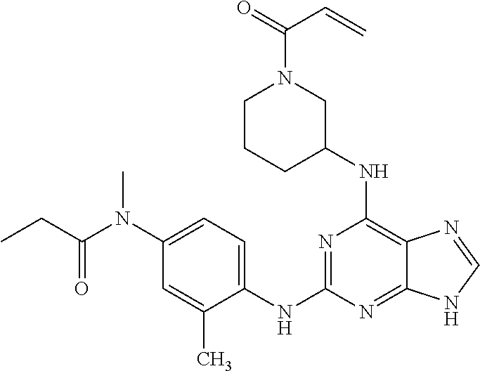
N(C1=C2C(=NC(NC3=CC=C(N(C(CC)=O)C)C=C3C)=N1)NC=N2)C1CN(C(=O)C=C)CCC1
